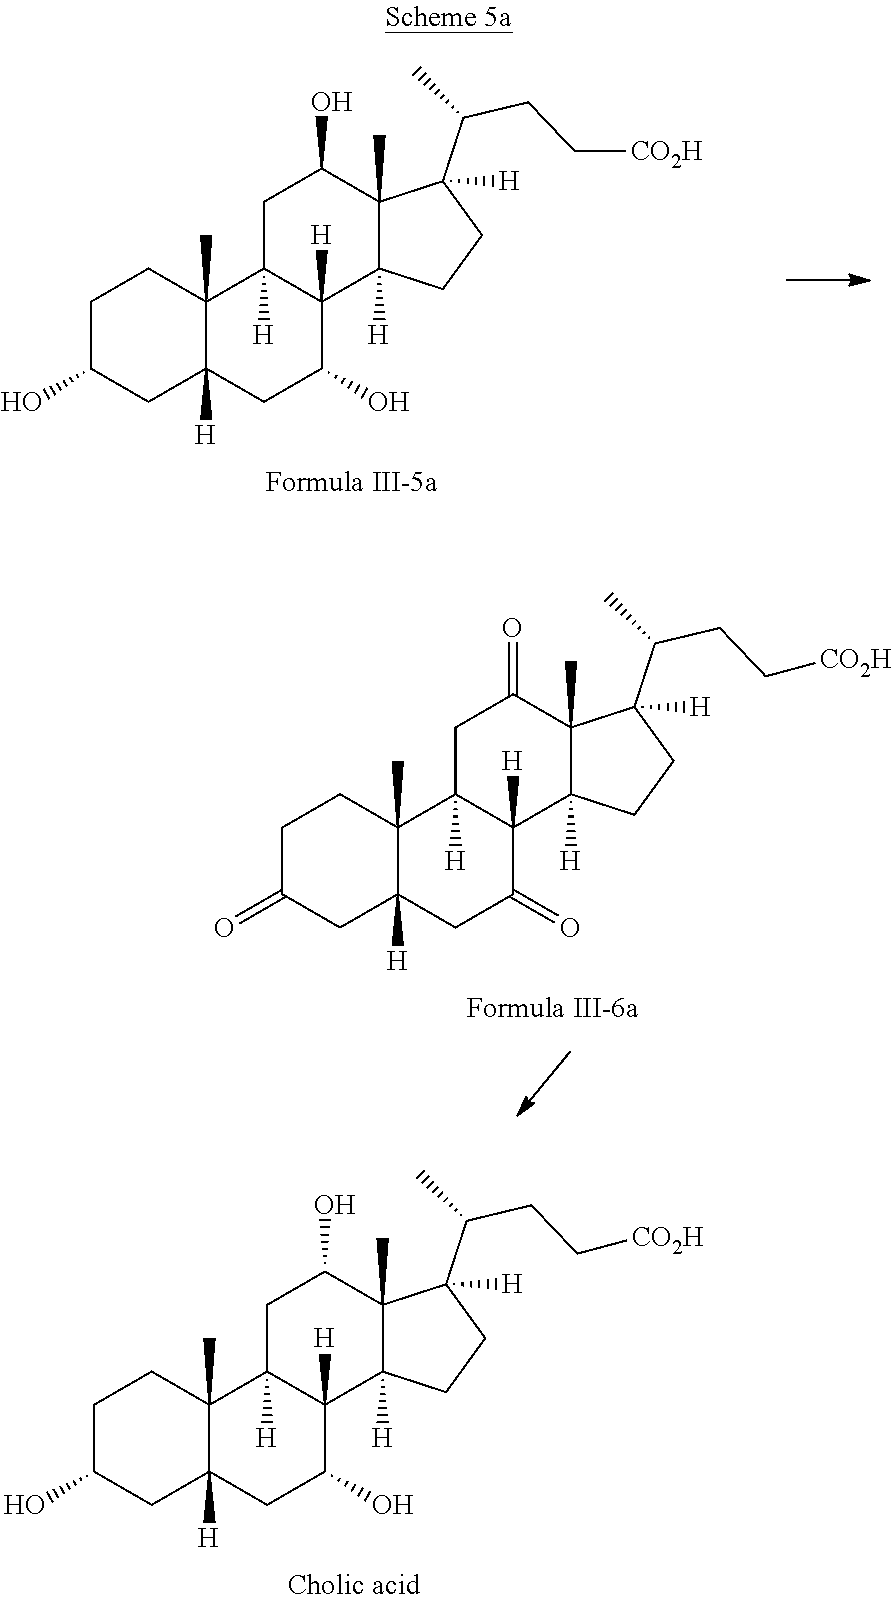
OC1C2(C)C(C(C)CC[CO2H])([H])CCC2([H])C2([H])C(O)CC3([H])C(C)(C2([H])C1)CCC(O)C3.OC1C2(C)C(C(C)CC[CO2H])([H])CCC2([H])C2([H])C(O)CC3([H])C(C)(C2([H])C1)CCC(O)C3.O=C1C2(C)C(C(C)CC[CO2H])([H])CCC2([H])C2([H])C(=O)CC3([H])C(C)(C2([H])C1)CCC(=O)C3
